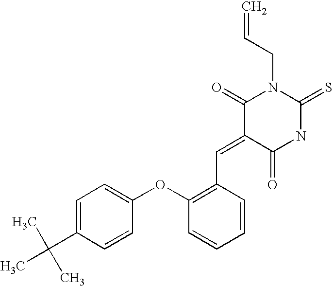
C=CCN1C(=O)C(=CC2=C(OC3=CC=C(C(C)(C)C)C=C3)C=CC=C2)C(=O)NC1=S
